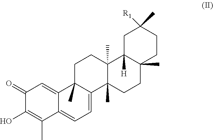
C1(=O)C(O)=C(C)C2=CC=C3C(C)(C2=C1)CCC1(C)C3(C)CCC2(C)C1([H])CC([R1])(C)CC2
